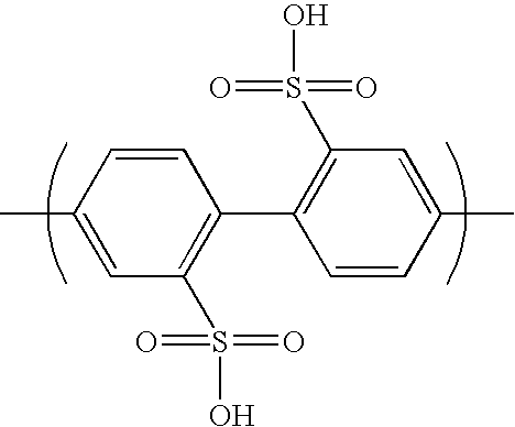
C1=CC(C)=CC(S(O)(=O)=O)=C1C1=C(S(O)(=O)=O)C=C(C)C=C1
